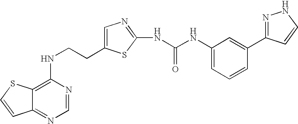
C(CNC1=C2C(=NC=N1)C=CS2)C1=CN=C(NC(=O)NC2=CC=CC(C3=NNC=C3)=C2)S1
